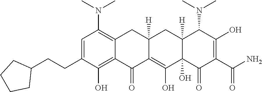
C1=C(CCC2CCCC2)C(O)=C2C(=C1N(C)C)CC1([H])C(=C(O)C3(O)C([H])(C1)C(N(C)C)C(O)=C(C(N)=O)C3=O)C2=O
